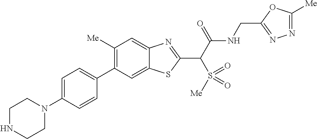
C1(C2=CC=C(N3CCNCC3)C=C2)=C([Me])C=C2C(=C1)SC(C(C(NCC1=NN=C([Me])O1)=O)S(=O)([Me])=O)=N2
